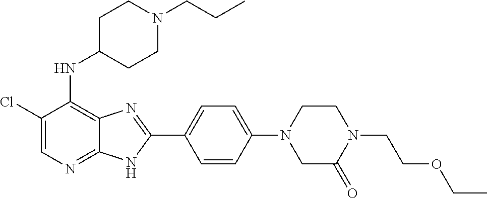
C1(Cl)=CN=C2C(=C1NC1CCN(CCC)CC1)N=C(C1=CC=C(N3CC(=O)N(CCOCC)CC3)C=C1)N2
